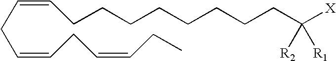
C(CC=CCC=CCC)=CCCCCCCCCC([X])([R2])[R1]
